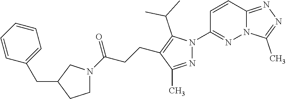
C12=NN=C(C)N1N=C(N1N=C(C)C(CCC(N3CCC(CC4=CC=CC=C4)C3)=O)=C1C(C)C)C=C2
